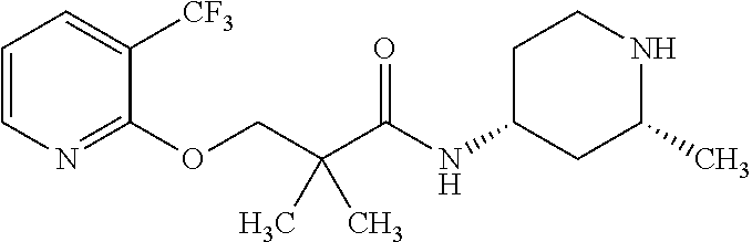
C1=CN=C(OCC(C(=O)NC2CCNC(C)C2)(C)C)C([CF3])=C1
